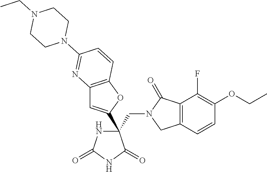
C(C1(C2=CC3=C(O2)C=CC(N2CCN(CC)CC2)=N3)NC(=O)NC1=O)N1CC2=C(C1=O)C(F)=C(OCC)C=C2
